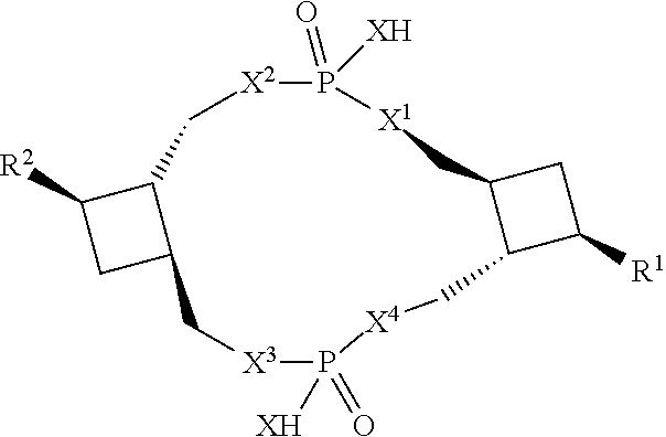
C1C2C(C1[R2])C[X2]P(=O)([XH])[X1]CC1C(C([R1])C1)C[X4]P(=O)([XH])[X3]C2
